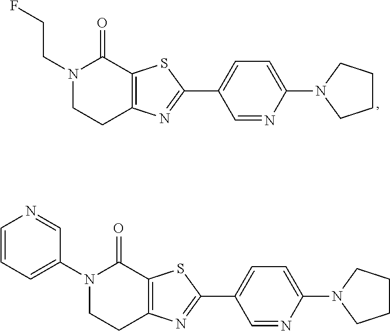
N1(CCF)CCC2=C(C1=O)SC(C1=CC=C(N3CCCC3)N=C1)=N2.N1(C2=CC=CN=C2)CCC2=C(C1=O)SC(C1=CC=C(N3CCCC3)N=C1)=N2
